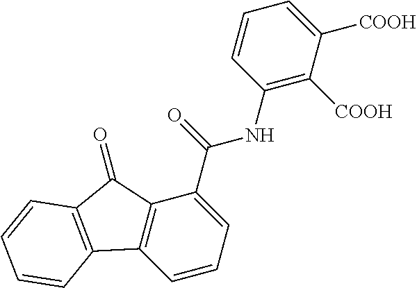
C1=CC=C(C(NC2=C([COOH])C([COOH])=CC=C2)=O)C2=C1C1=C(C2=O)C=CC=C1
